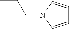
C1=CN(CCC)C=C1
